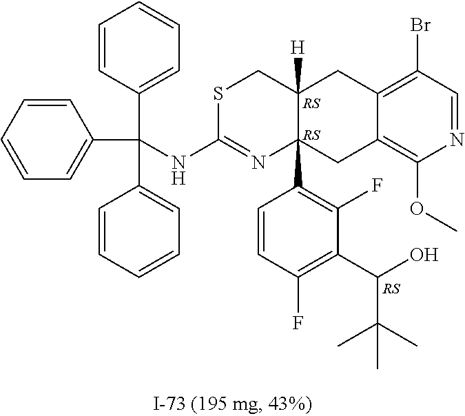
CC(C(C1=C(F)C=CC(C23C([H])(CC4=C(Br)C=NC(OC)=C4C2)CSC(NC(C2=CC=CC=C2)(C2=CC=CC=C2)C2=CC=CC=C2)=N3)=C1F)O)(C)C.[RS].[RS].[RS]
